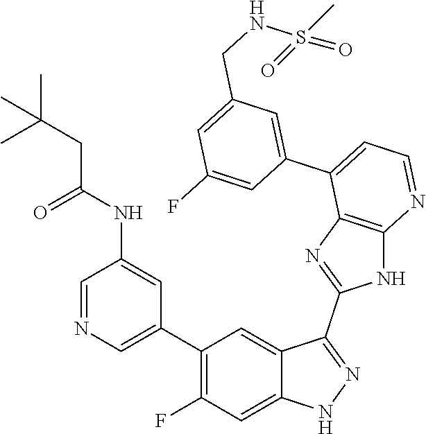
C1=NC=C(C2=C(F)C=C3C(=C2)C(C2=NC4=C(N2)N=CC=C4C2=CC(CNS(=O)(C)=O)=CC(F)=C2)=NN3)C=C1NC(CC(C)(C)C)=O
